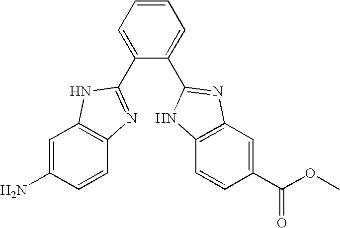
C1=CC=C(C2=NC3=C(C=C(N)C=C3)N2)C(C2=NC3=C(C=CC(C(OC)=O)=C3)N2)=C1
